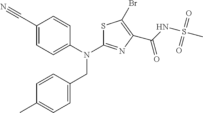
C1(C#N)=CC=C(N(C2=NC(C(NS(C)(=O)=O)=O)=C(Br)S2)CC2=CC=C(C)C=C2)C=C1
